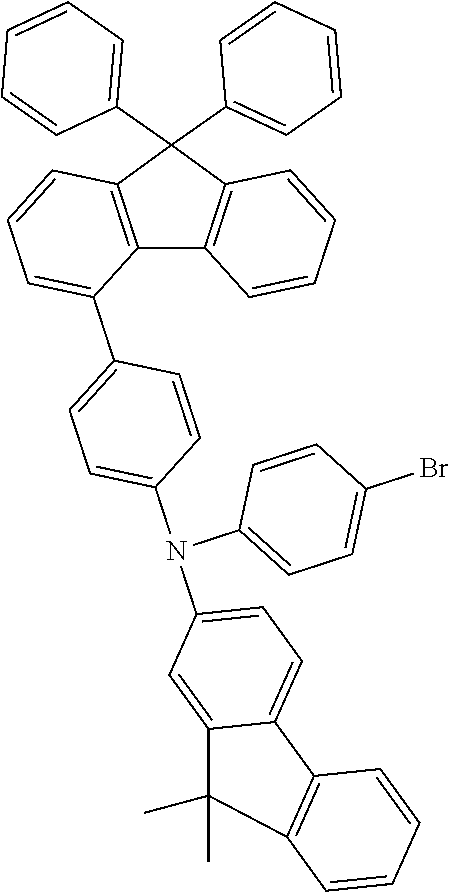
C12=C(C(C3=CC=CC=C3)(C3=CC=CC=C3)C3=C1C=CC=C3)C=CC=C2C1=CC=C(N(C2=CC=C(Br)C=C2)C2=CC=C3C(=C2)C(C)(C)C2=C3C=CC=C2)C=C1
